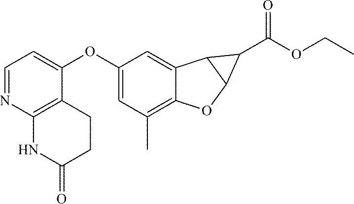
C12=C(C)C=C(OC3=CC=NC4=C3CCC(=O)N4)C=C1C1C(O2)C1C(OCC)=O
